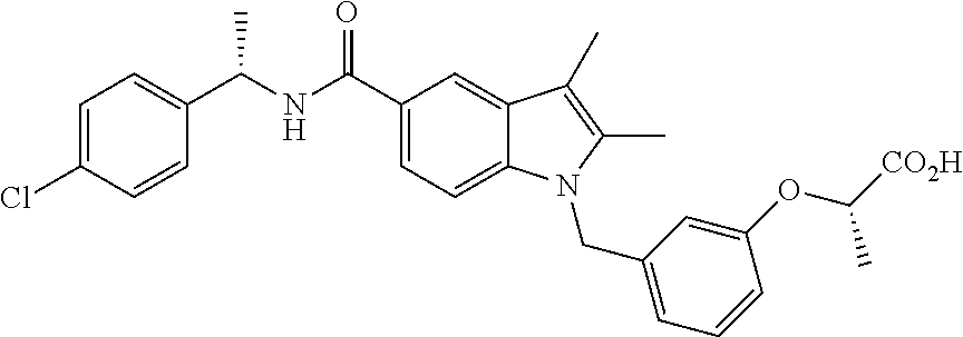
C1=CC=C(CN2C3=CC=C(C(NC(C4=CC=C(Cl)C=C4)C)=O)C=C3C(C)=C2C)C=C1OC([CO2H])C
